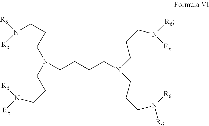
N(CCCCN(CCCN([R6])[R6])CCCN([R6])[R6])(CCCN([R6])[R6])CCCN([R6])[R6]
